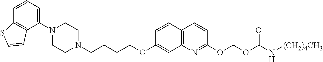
C1N(C2=CC=CC3=C2C=CS3)CCN(CCCCOC2=CC3=C(C=C2)C=CC(OCOC(=O)N[(CH2)4CH3])=N3)C1
